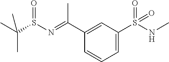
C1=C(S(NC)(=O)=O)C=C(C(=NS(=O)C(C)(C)C)C)C=C1
